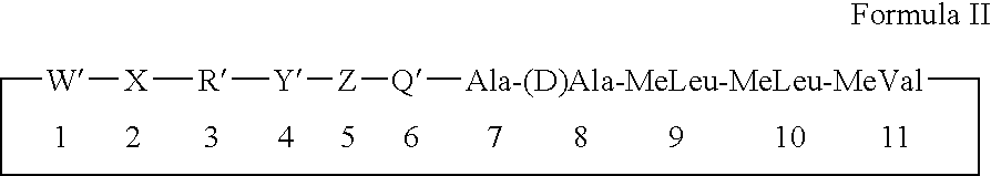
C1[W][X][R][Y][Z][Q][Ala-(D)Ala-MeLeu-MeLeu-MeVal]CCC1
